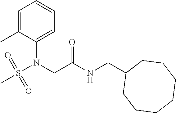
C1=C(C)C(N(CC(NCC2CCCCCCC2)=O)S(C)(=O)=O)=CC=C1
